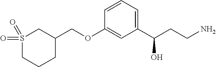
S1(=O)(=O)CCCC(COC2=CC(C(CCN)O)=CC=C2)C1
